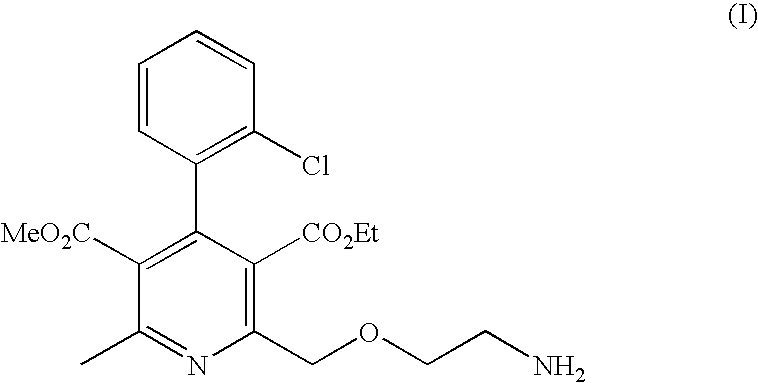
C1=CC(C2=C([MeO2C])C(C)=NC(COCCN)=C2[CO2Et])=C(Cl)C=C1
